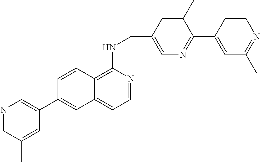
C1(C)=CC(CNC2=C3C(=CC=N2)C=C(C2=CN=CC(C)=C2)C=C3)=CN=C1C1=CC(C)=NC=C1
